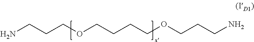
NCCCOCCCCOCCCN
